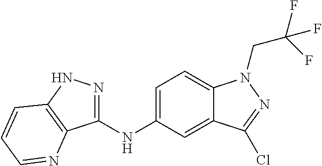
C1(NC2=CC=C3C(=C2)C(Cl)=NN3CC(F)(F)F)=NNC2=C1N=CC=C2
